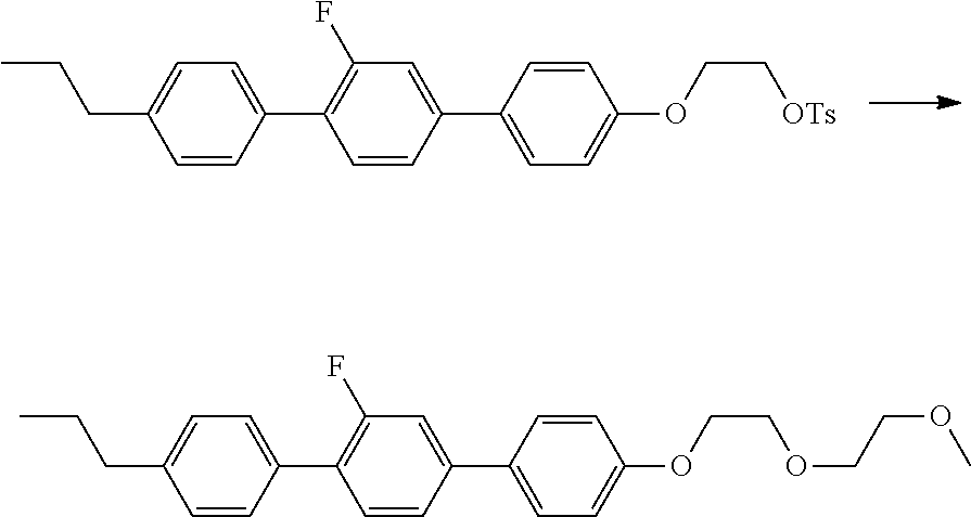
C1=CC(C2=C(F)C=C(C3=CC=C(OCC[OTs])C=C3)C=C2)=CC=C1CCC.C1=CC(C2=C(F)C=C(C3=CC=C(OCCOCCOC)C=C3)C=C2)=CC=C1CCC
